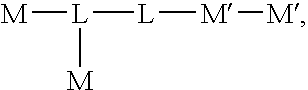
[M][L]([L][M][M])[M]
